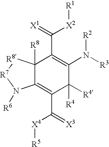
C12([R8])C(=C(C(=[X3])[X4][R5])C([R4])([R4])C(N([R3])[R2])=C1C(=[X1])[X2][R1])N([R6])[R7][R8]2
